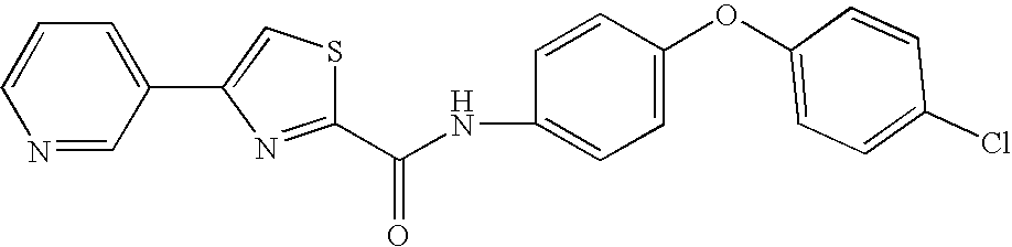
C1=CC=C(C2=CSC(C(NC3=CC=C(OC4=CC=C(Cl)C=C4)C=C3)=O)=N2)C=N1
